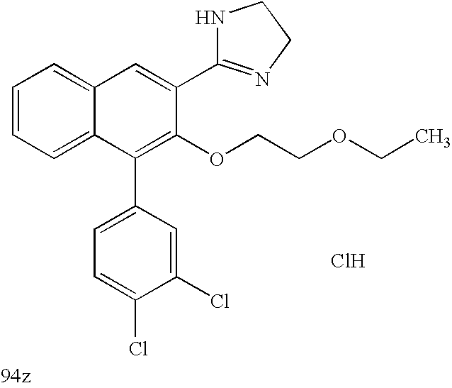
C1=C(C2=NCCN2)C(OCCOCC)=C(C2=CC=C(Cl)C(Cl)=C2)C2=CC=CC=C12.Cl
